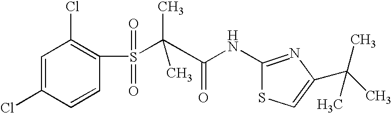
C1=C(Cl)C=CC(S(C(C(=O)NC2=NC(C(C)(C)C)=CS2)(C)C)(=O)=O)=C1Cl
